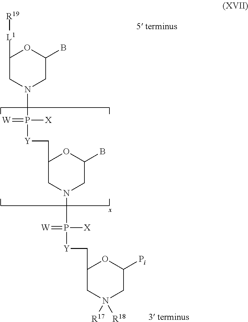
O1C([L1][R19])CN(P([Y]CC2CN(P([Y]CC3CN([R17])([R18])CC([Pi])O3)([X])=[W])CC(B)O2)([X])=[W])CC1B
